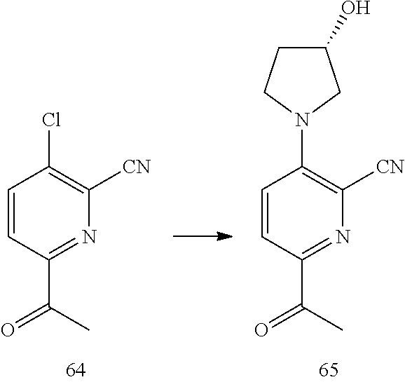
C1=CC(C(=O)C)=NC([CN])=C1Cl.C1=CC(C(=O)C)=NC([CN])=C1N1CC(O)CC1
